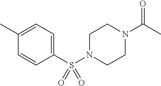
C1N(S(C2=CC=C(C)C=C2)(=O)=O)CCN(C(C)=O)C1
